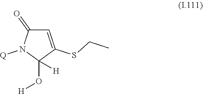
C1=C(SCC)C(O[H])([H])N([Q])C1=O
